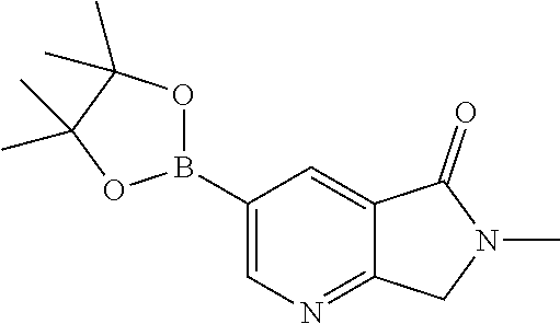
C1(B2OC(C)(C)C(C)(C)O2)=CN=C2C(=C1)C(=O)N(C)C2
